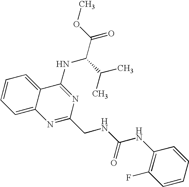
C1=CC=C2C(=C1)C(NC(C(C)C)C(=O)OC)=NC(CNC(NC1=C(F)C=CC=C1)=O)=N2
